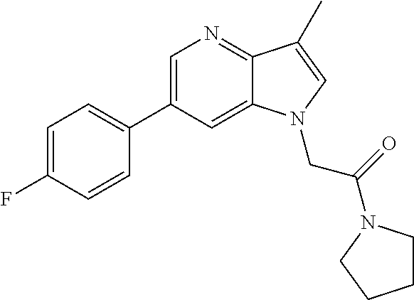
C1=C(C2=CC=C(F)C=C2)C=C2C(=N1)C(C)=CN2CC(=O)N1CCCC1
